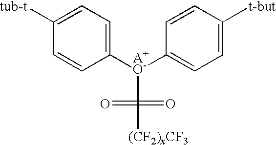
C1=C([tub-t])C=CC([A+O-](C2=CC=C([t-but])C=C2)C(=O)(=O)[(CF2)xCF3])=C1
